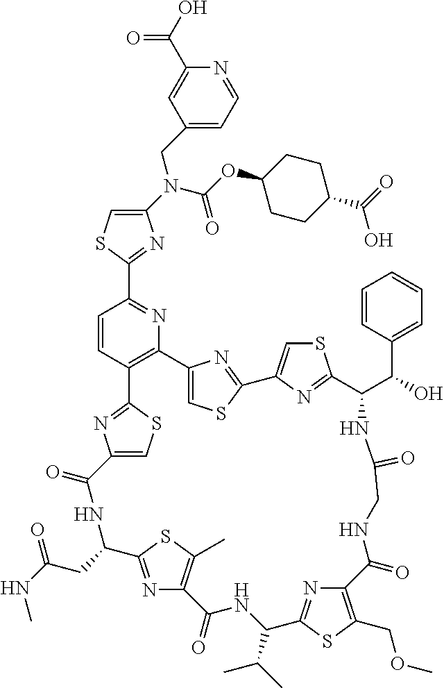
C1(N(C(=O)OC2CCC(C(O)=O)CC2)CC2=CC=NC(C(O)=O)=C2)=CSC(C2=NC3=C(C=C2)C2=NC(=CS2)C(=O)NC(CC(NC)=O)C2=NC(=C(C)S2)C(=O)NC(C(C)C)C2=NC(=C(COC)S2)C(=O)NCC(=O)NC(C(C2=CC=CC=C2)O)C2=NC(=CS2)C2=NC3=CS2)=N1
